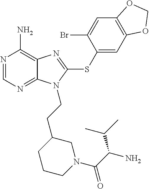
N1=CN=C2C(=C1N)N=C(SC1=CC3=C(C=C1Br)OCO3)N2CCC1CCCN(C(C(C(C)C)N)=O)C1
